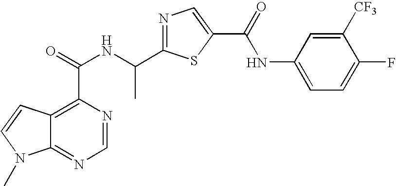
C12=NC=NC(C(=O)NC(C3=NC=C(C(=O)NC4=CC=C(F)C([CF3])=C4)S3)C)=C1C=CN2C
